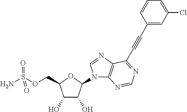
C1(O)C(O)C(N2C3=C(N=C2)C(C#CC2=CC(Cl)=CC=C2)=NC=N3)OC1COS(N)(=O)=O
